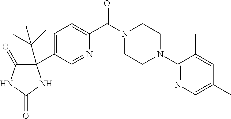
C1=C(C2(C(C)(C)C)C(=O)NC(=O)N2)C=NC(C(N2CCN(C3=NC=C(C)C=C3C)CC2)=O)=C1
